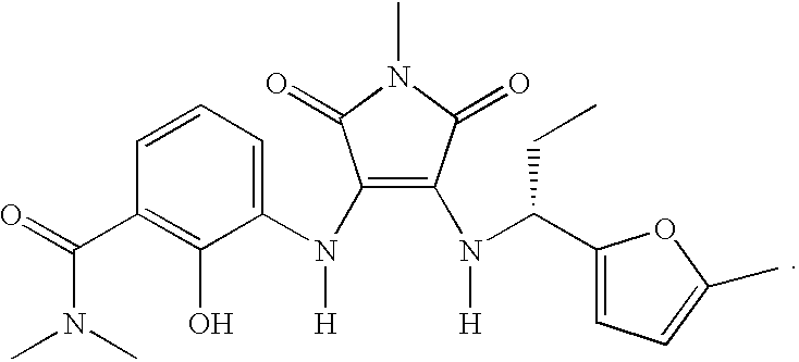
C1(N(C2=C(N(C(CC)C3=CC=C(C)O3)[H])C(=O)N(C)C2=O)[H])=CC=CC(C(=O)N(C)C)=C1O
